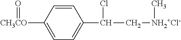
C1=CC([CH3CO]=O)=CC=C1C(C[NH2+Cl-]C)Cl
